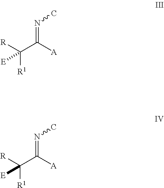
C([R1])([R])(C([A])=NC)[E].C([R1])([R])(C([A])=NC)[E]
